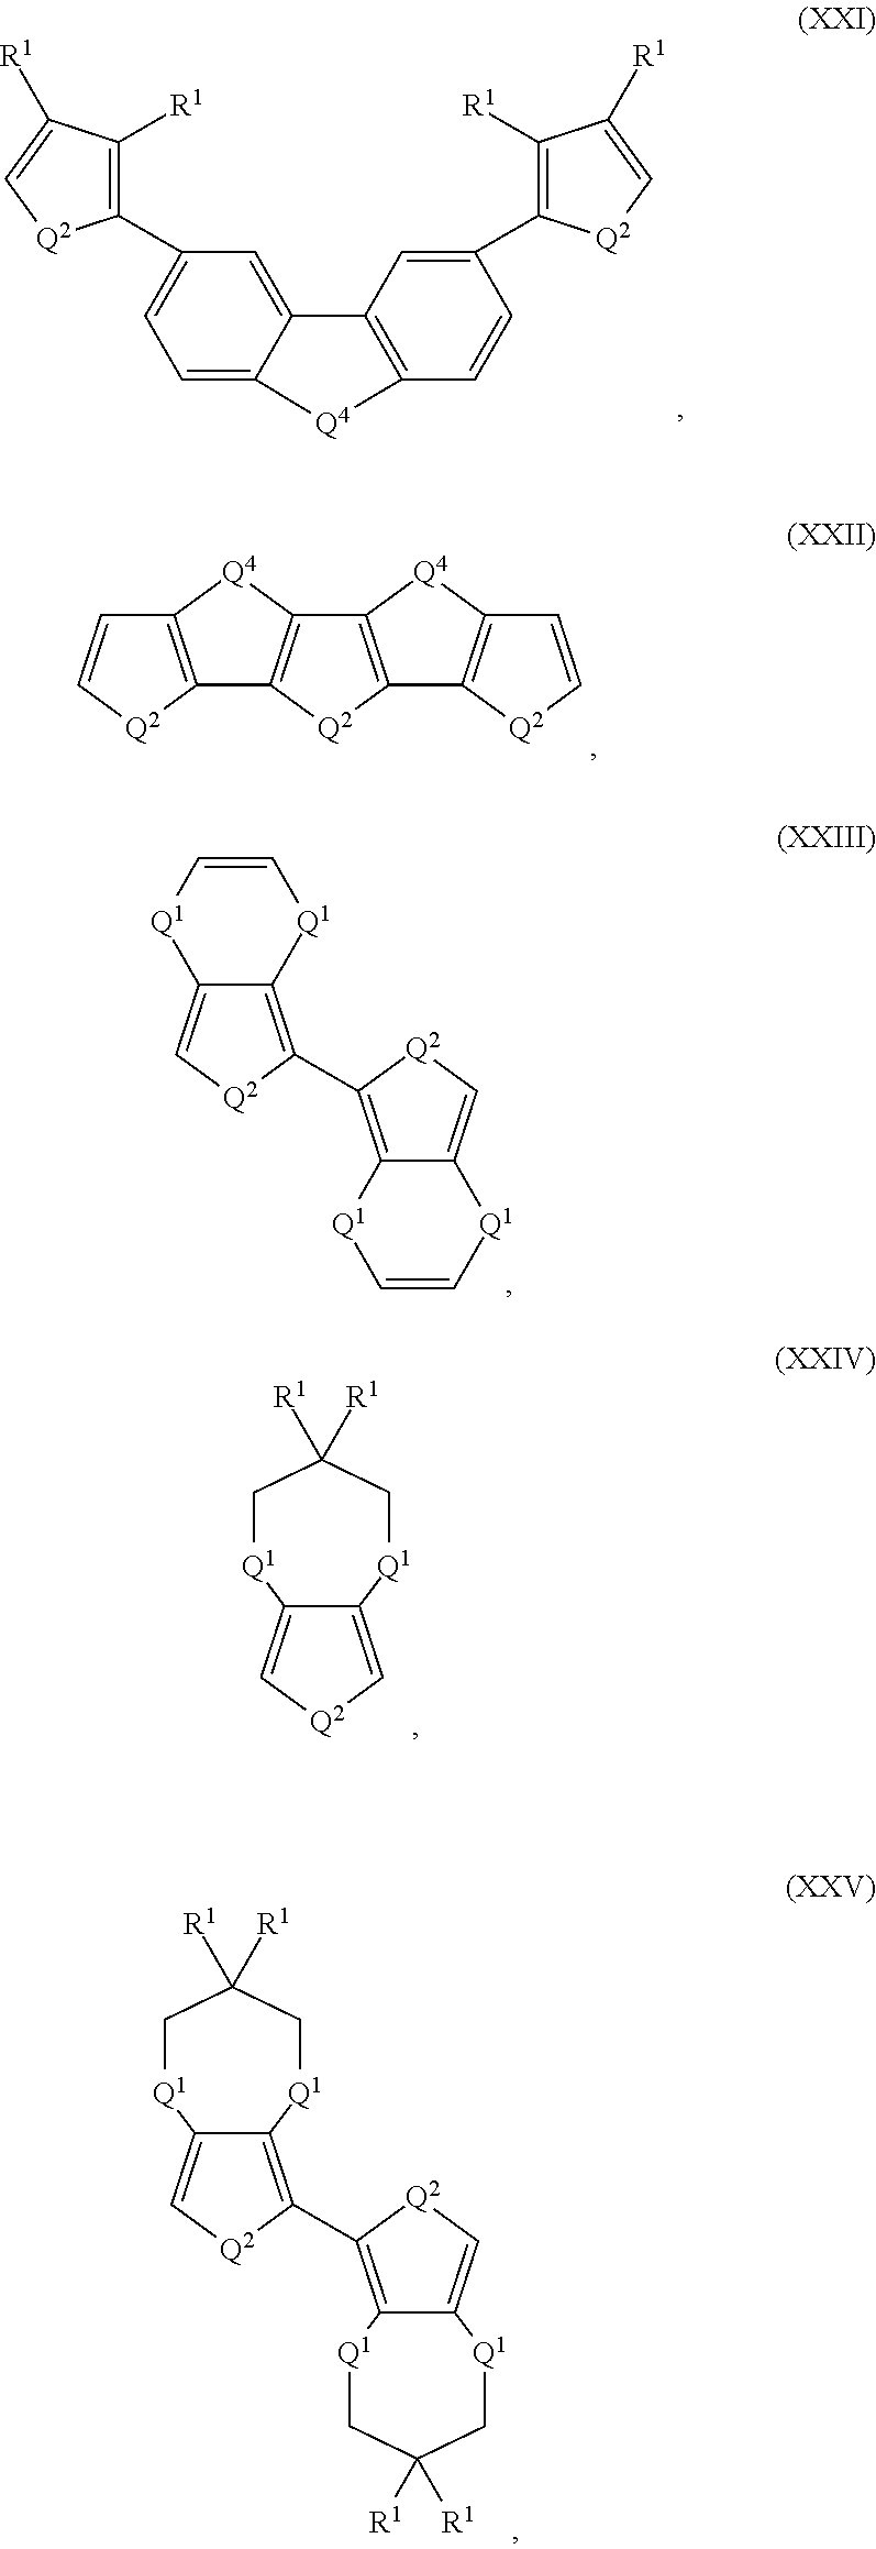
C1(C2=C([R1])C([R1])=C[Q2]2)=CC=C2C(=C1)C1=C(C=CC(C3=C([R1])C([R1])=C[Q2]3)=C1)[Q4]2.C1=C[Q2]C2=C1[Q4]C1=C2[Q2]C2=C1[Q4]C1=C2[Q2]C=C1.C1=C[Q1]C2=C(C3=C4C(=C[Q2]3)[Q1]C=C[Q1]4)[Q2]C=C2[Q1]1.C12=C[Q2]C=C1[Q1]CC([R1])([R1])C[Q1]2.C12=C(C3=C4C(=C[Q2]3)[Q1]CC([R1])([R1])C[Q1]4)[Q2]C=C1[Q1]CC([R1])([R1])C[Q1]2
